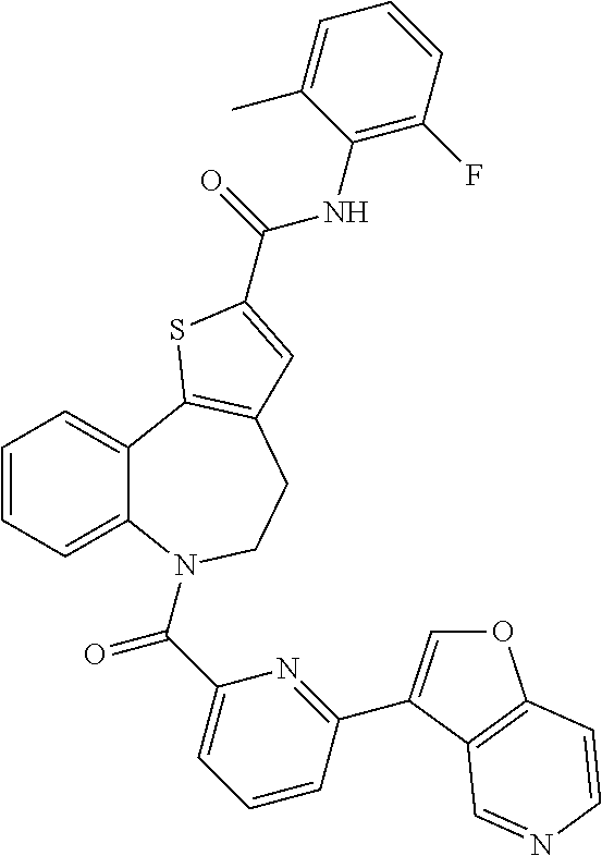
O1C=C(C2=NC(C(=O)N3C4=CC=CC=C4C4=C(CC3)C=C(C(NC3=C(F)C=CC=C3C)=O)S4)=CC=C2)C2=C1C=CN=C2
